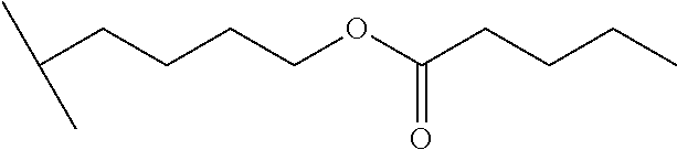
C(CCCCOC(CCCC)=O)(C)C
